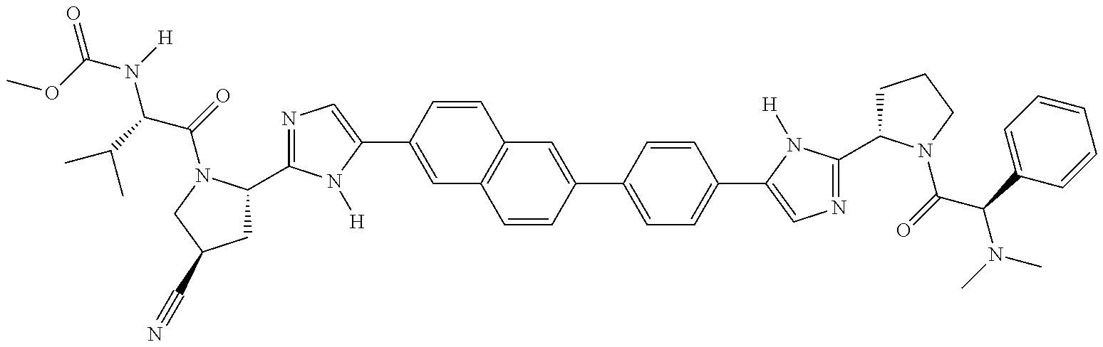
O=C(OC)N([H])C(C(C)C)C(=O)N1C(C2=NC=C(C3=CC4=C(C=C3)C=C(C3=CC=C(C5=CN=C(C6CCCN6C(=O)C(C6=CC=CC=C6)N(C)C)N5[H])C=C3)C=C4)N2[H])CC(C#N)C1
